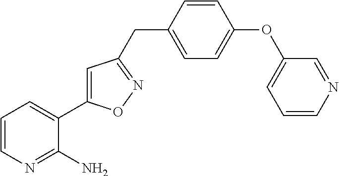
C1=CN=C(N)C(C2=CC(CC3=CC=C(OC4=CC=CN=C4)C=C3)=NO2)=C1
